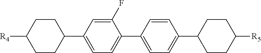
[R4]C1CCC(C2=CC=C(C3=CC=C(C4CCC([R5])CC4)C=C3)C(F)=C2)CC1
